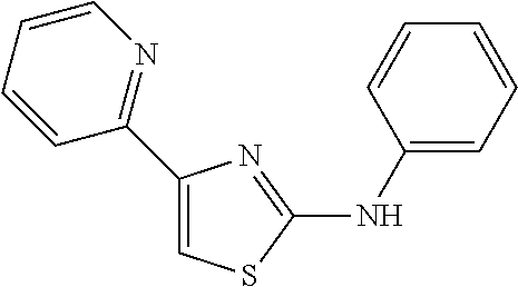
C1(NC2=NC(C3=NC=CC=C3)=CS2)=CC=CC=C1
